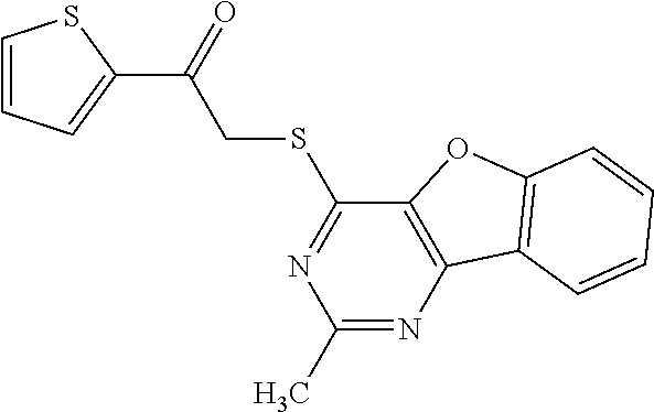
C1=CC=C(C(CSC2=NC(C)=NC3=C2OC2=C3C=CC=C2)=O)S1
